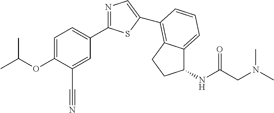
C1=C(OC(C)C)C(C#N)=CC(C2=NC=C(C3=C4C(=CC=C3)C(NC(CN(C)C)=O)CC4)S2)=C1
